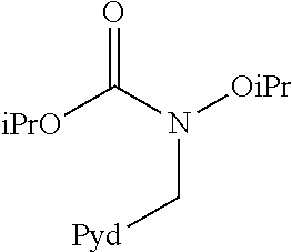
C(N(C([iPrO])=O)[OiPr])[Pyd]
